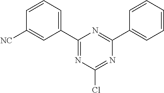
C1(C2=CC=CC([NC])=C2)=NC(Cl)=NC(C2=CC=CC=C2)=N1
